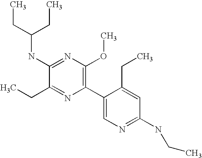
C(NC1=NC(OC)=C(C2=CN=C(NCC)C=C2CC)N=C1CC)(CC)CC
